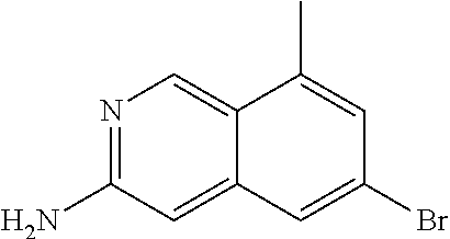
N1=C(N)C=C2C(=C1)C(C)=CC(Br)=C2
